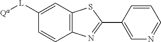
C1=CC(C2=NC3=C(S2)C=C([L][Qa])C=C3)=CN=C1
